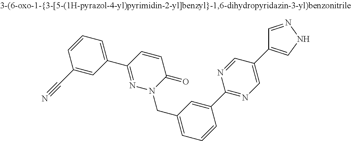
C1(C#N)=CC(C2=NN(CC3=CC=CC(C4=NC=C(C5=CNN=C5)C=N4)=C3)C(=O)C=C2)=CC=C1
